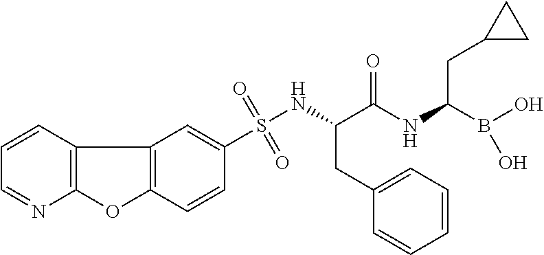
O=S(NC(C(NC(B(O)O)CC1CC1)=O)CC1=CC=CC=C1)(=O)C1=CC2=C(C=C1)OC1=C2C=CC=N1
